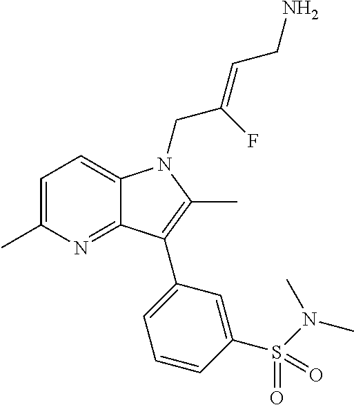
C1=C(C)N=C2C(=C1)N(CC(=CCN)F)C(C)=C2C1=CC=CC(S(=O)(=O)N(C)C)=C1
